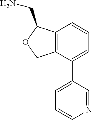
C12=C(C(C3=CC=CN=C3)=CC=C1)COC2CN
